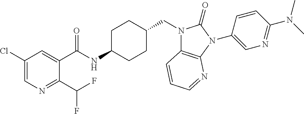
C1(Cl)=CN=C(C(F)F)C(C(NC2CCC(CN3C4=C(N(C5=CN=C(N(C)C)C=C5)C3=O)N=CC=C4)CC2)=O)=C1
